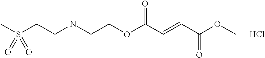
COC(C=CC(OCCN(CCS(C)(=O)=O)C)=O)=O.Cl
